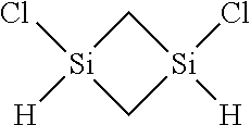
C1[Si](Cl)([H])C[Si]1(Cl)[H]
